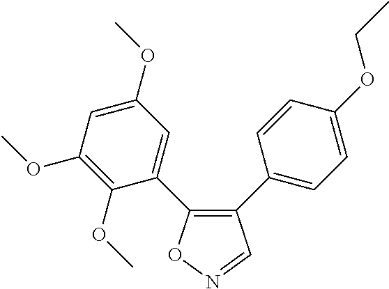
C1(C2=CC=C(OCC)C=C2)=C(C2=CC(OC)=CC(OC)=C2OC)ON=C1
